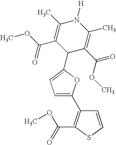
C1=C(C2=C(C(=O)OC)SC=C2)OC(C2C(C(OC)=O)=C(C)N([H])C(C)=C2C(OC)=O)=C1
